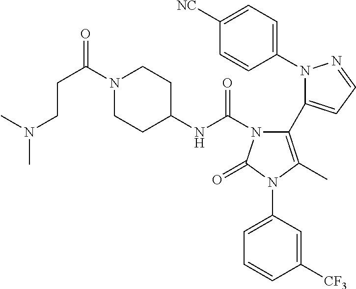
C1(N2N=CC=C2C2=C(C)N(C3=CC=CC([CF3])=C3)C(=O)N2C(NC2CCN(C(CCN(C)C)=O)CC2)=O)=CC=C([NC])C=C1
